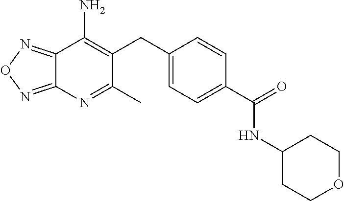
C12=NON=C1N=C(C)C(CC1=CC=C(C(NC3CCOCC3)=O)C=C1)=C2N
